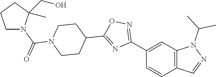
C1(C2=NOC(C3CCN(C(=O)N4CCCC4(CO)C)CC3)=N2)=CC2=C(C=C1)C=NN2C(C)C
